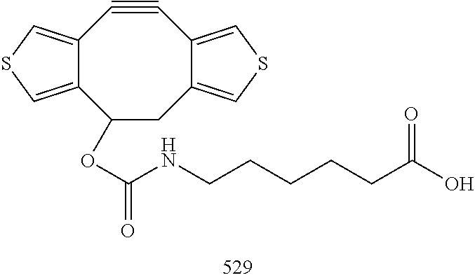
C12=CSC=C1C#CC1=CSC=C1CC2OC(NCCCCCC(O)=O)=O
